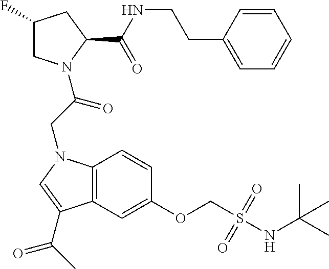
C1(F)CN(C(CN2C3=C(C=C(OCS(NC(C)(C)C)(=O)=O)C=C3)C(C(C)=O)=C2)=O)C(C(NCCC2=CC=CC=C2)=O)C1
